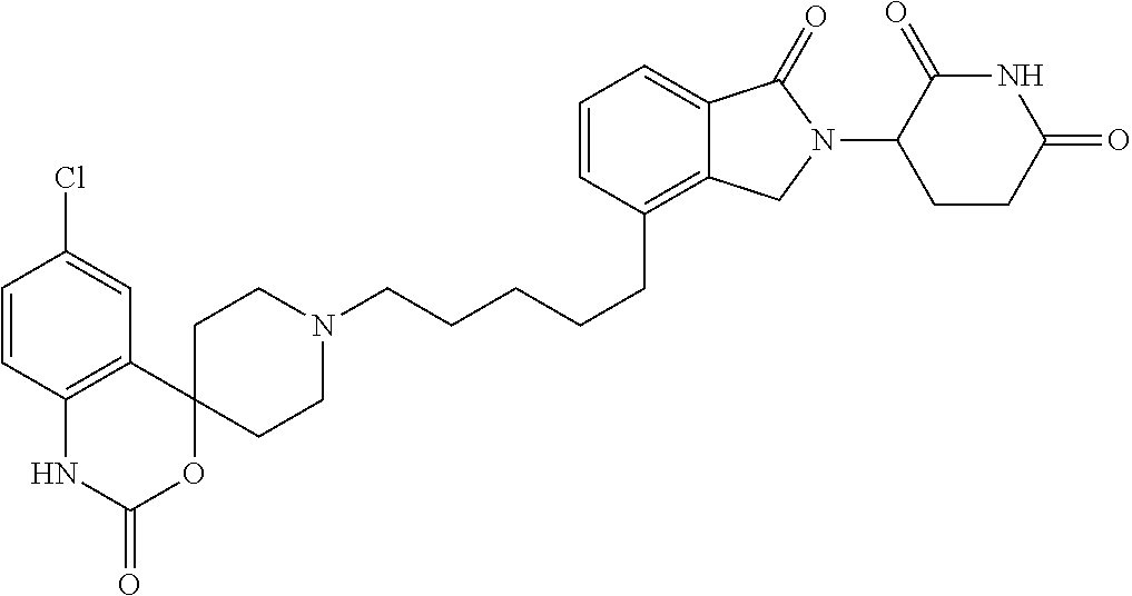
N1(CCCCCC2=C3C(=CC=C2)C(=O)N(C2C(=O)NC(=O)CC2)C3)CCC2(CC1)OC(=O)NC1=C2C=C(Cl)C=C1
